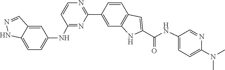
C1(C2=NC=CC(NC3=CC=C4NN=CC4=C3)=N2)=CC2=C(C=C1)C=C(C(=O)NC1=CC=C(N(C)C)N=C1)N2
